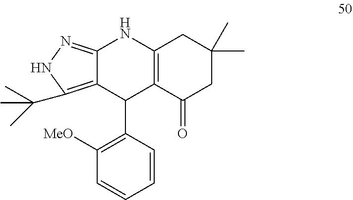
C12=NNC(C(C)(C)C)=C1C(C1=C([MeO])C=CC=C1)C1=C(N2)CC(C)(C)CC1=O
